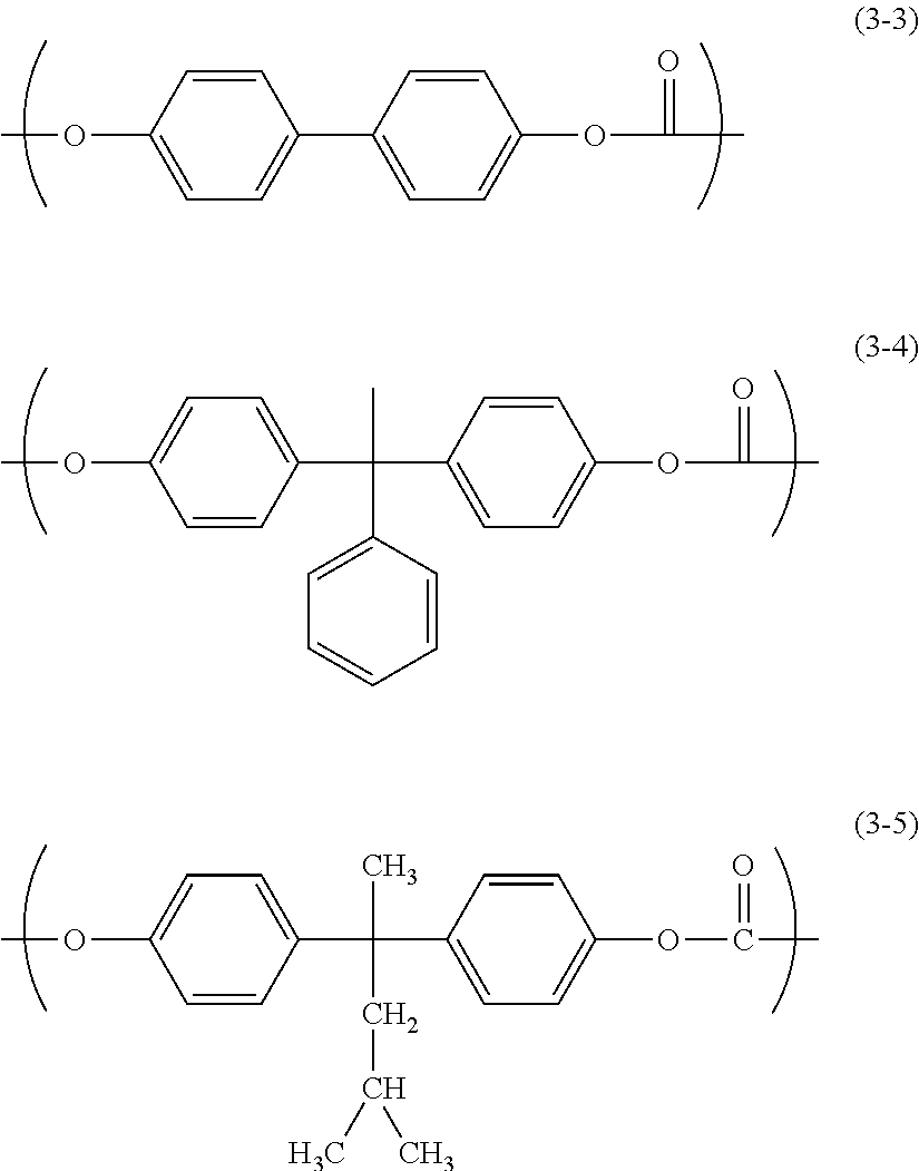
C1=CC(OC)=CC=C1C1=CC=C(OC(C)=O)C=C1.C1=C(C(C2=CC=CC=C2)(C2=CC=C(OC(C)=O)C=C2)C)C=CC(OC)=C1.C1=C(C(CC(C)C)(C2=CC=C(OC(C)=O)C=C2)C)C=CC(OC)=C1
